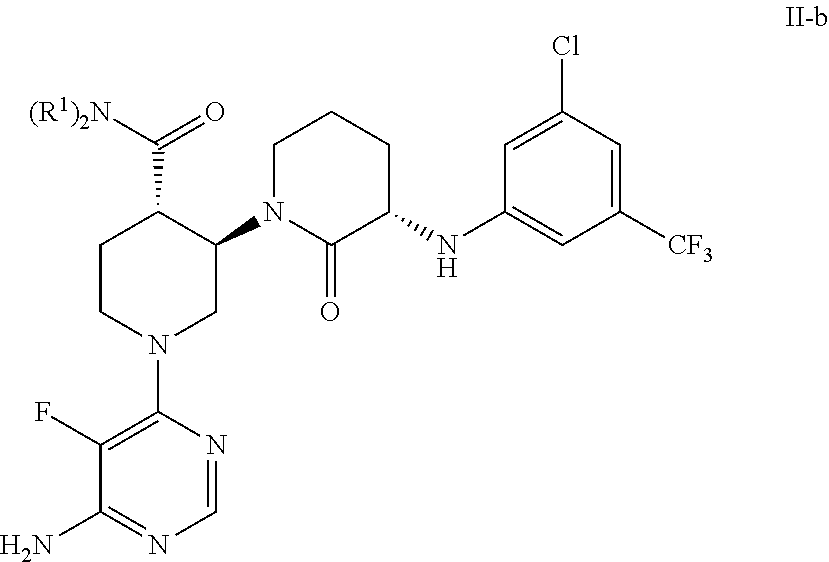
[(R1)2N]C(=O)C1CCN(C2=C(F)C(N)=NC=N2)CC1N1C(=O)C(NC2=CC([CF3])=CC(Cl)=C2)CCC1
